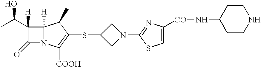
C12([H])N(C([COOH])=C(SC3CN(C4=NC([CO]NC5CCNCC5)=CS4)C3)C1C)C(=O)C2(C(C)O)[H]
